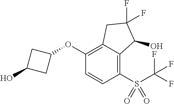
C1(OC2CC(O)C2)=C2C(=C(S(C(F)(F)F)(=O)=O)C=C1)C(O)C(F)(F)C2
